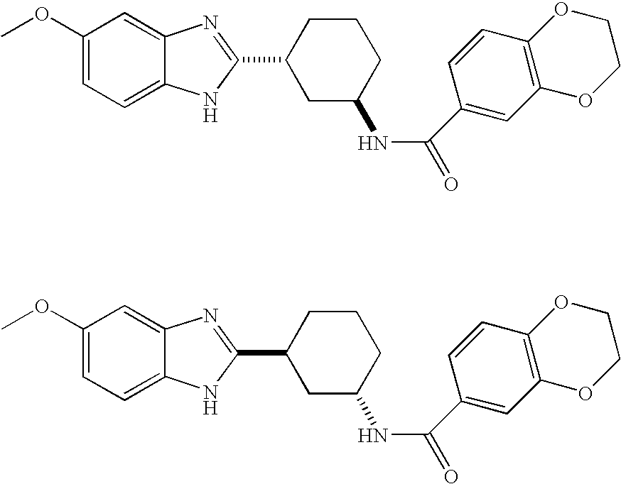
C1(OC)=CC=C2C(=C1)N=C(C1CC(NC(C3=CC4=C(C=C3)OCCO4)=O)CCC1)N2.C1(OC)=CC=C2C(=C1)N=C(C1CC(NC(C3=CC4=C(C=C3)OCCO4)=O)CCC1)N2
